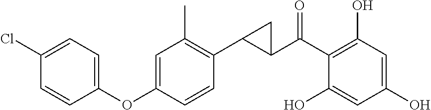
C1(C(C2=C(O)C=C(O)C=C2O)=O)C(C2=C(C)C=C(OC3=CC=C(Cl)C=C3)C=C2)C1
